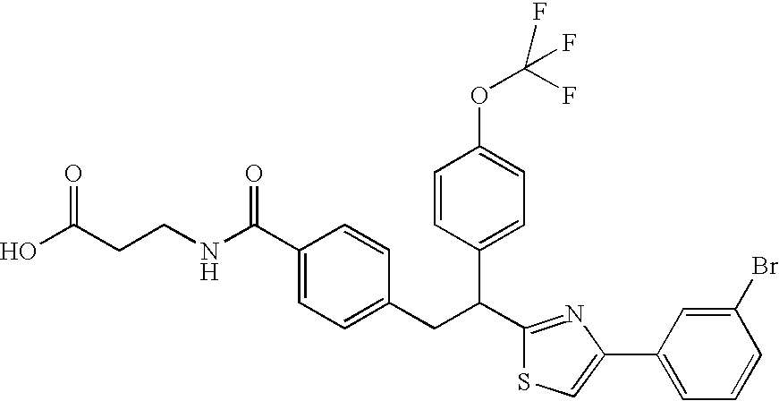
OC(CCNC(C1=CC=C(CC(C2=NC(C3=CC=CC(Br)=C3)=CS2)C2=CC=C(OC(F)(F)F)C=C2)C=C1)=O)=O
